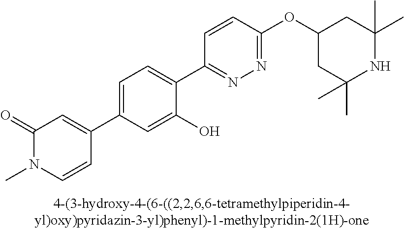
C1(=O)N(C)C=CC(C2=CC=C(C3=NN=C(OC4CC(C)(C)NC(C)(C)C4)C=C3)C(O)=C2)=C1
